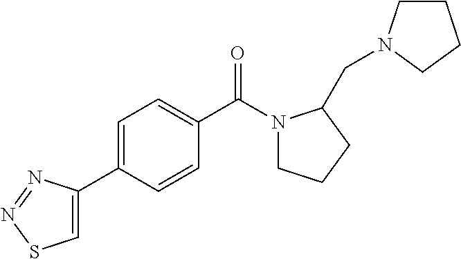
C1=CC(C(N2CCCC2CN2CCCC2)=O)=CC=C1C1=CSN=N1
